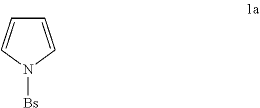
C1=CN([Bs])C=C1
